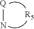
[Q]N.[R5]
